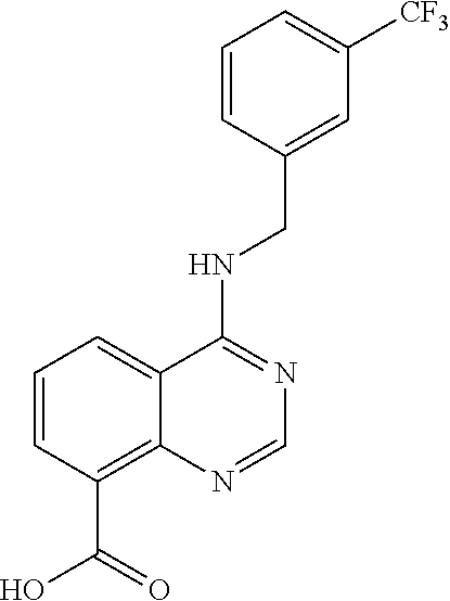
C1([CF3])=CC=CC(CNC2=NC=NC3=C(C(O)=O)C=CC=C23)=C1
